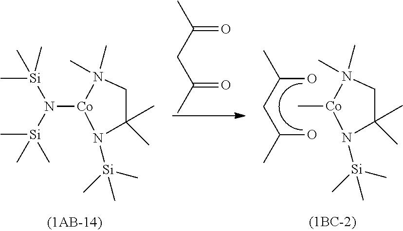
N([Co]1N([Si](C)(C)C)C(C)(C)CN1(C)C)([Si](C)(C)C)[Si](C)(C)C.C(=O)(CC(=O)C)C.C[Co]1N([Si](C)(C)C)C(C)(C)CN1(C)C.C(O)(CC(O)C)C
